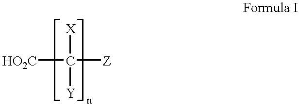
[HO2C]C([Z])([X])[Y]
